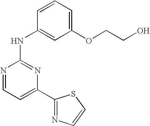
N1=CC=C(C2=NC=CS2)N=C1NC1=CC(OCCO)=CC=C1
